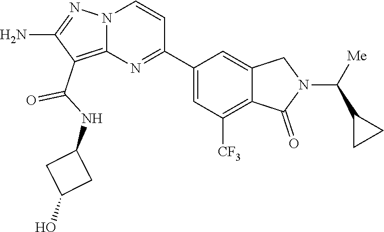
C(NC1CC(O)C1)(=O)C1=C2N(N=C1N)C=CC(C1=CC([CF3])=C3C(=C1)CN(C(C1CC1)[Me])C3=O)=N2
